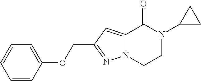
C1=CC(OCC2=NN3C(=C2)C(=O)N(C2CC2)CC3)=CC=C1
